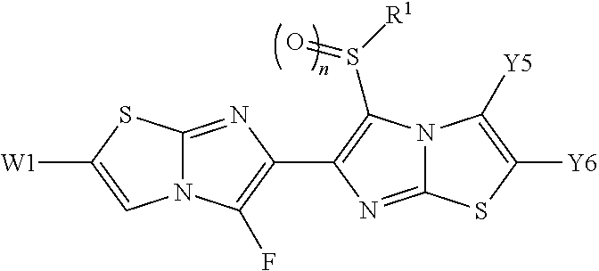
N12C(=NC(C3=C(S([R1])=O)N4C(=N3)SC([Y6])=C4[Y5])=C1F)SC([W1])=C2
